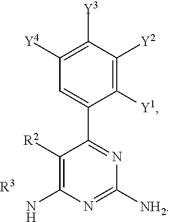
C1=C(C2=NC([NH2])=NC(N)=C2[R2])C([Y1])=C([Y2])C([Y3])=C1[Y4].[R3]
